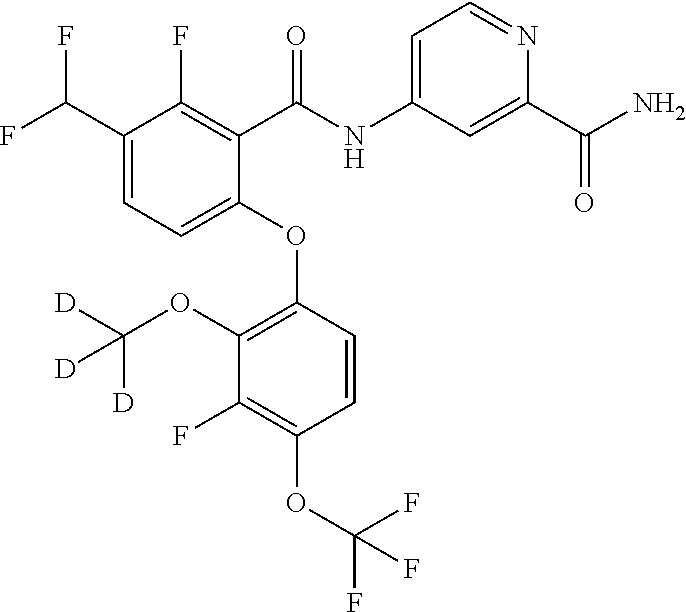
C1(OC2=C(OC([D])([D])[D])C(F)=C(OC(F)(F)F)C=C2)=CC=C(C(F)F)C(F)=C1C(NC1=CC=NC(C(N)=O)=C1)=O
